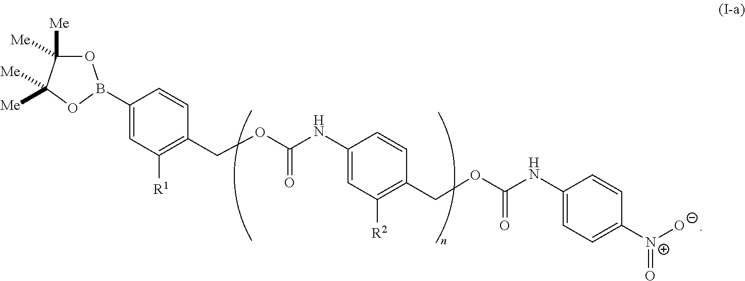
O1C([Me])([Me])C([Me])([Me])OB1C1=CC([R1])=C(COC(NC2=CC([R2])=C(COC(NC3=CC=C([N+]([O-])=O)C=C3)=O)C=C2)=O)C=C1
